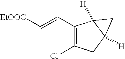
C1(C=C[EtOOC])=C(Cl)CC2([H])C1([H])C2
